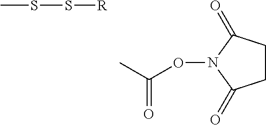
CSS[R].CC(ON1C(=O)CCC1=O)=O
